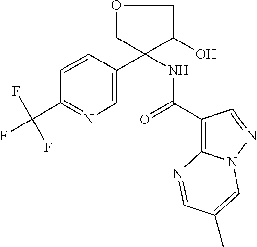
C1=CC(C2(NC(=O)C3=C4N(N=C3)C=C(C)C=N4)C(O)COC2)=CN=C1C(F)(F)F
